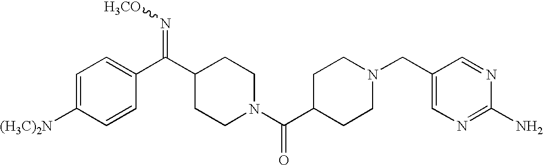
C1=C([(H3C)2N])C=CC(C(C2CCN(C(C3CCN(CC4=CN=C(N)N=C4)CC3)=O)CC2)=N[H3CO])=C1
